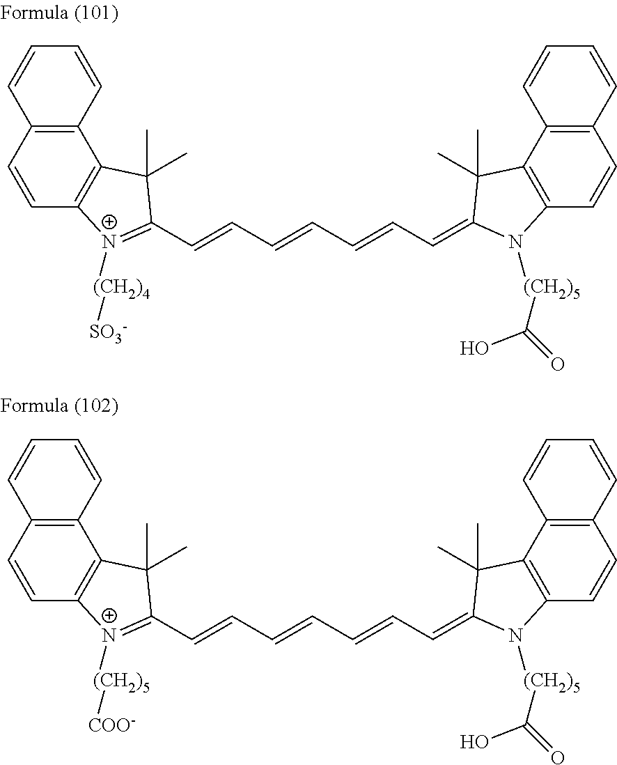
C12=C(C=CC3=C1C(C)(C)C(C=CC=CC=CC=C1N([(CH2)5]C(=O)O)C4=C(C5=C(C=C4)C=CC=C5)C1(C)C)=[N+]3[(CH2)4][SO3-])C=CC=C2.C12=C(C=CC3=C1C(C)(C)C(C=CC=CC=CC=C1N([(CH2)5]C(=O)O)C4=C(C5=C(C=C4)C=CC=C5)C1(C)C)=[N+]3[(CH2)5][COO-])C=CC=C2
